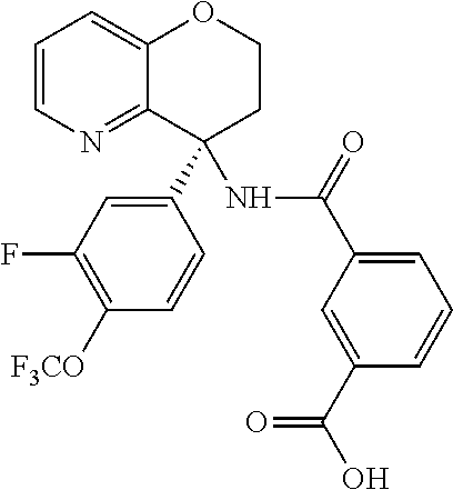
C1=CN=C2C(=C1)OCCC2(NC(C1=CC=CC(C(O)=O)=C1)=O)C1=CC(F)=C([F3CO])C=C1
